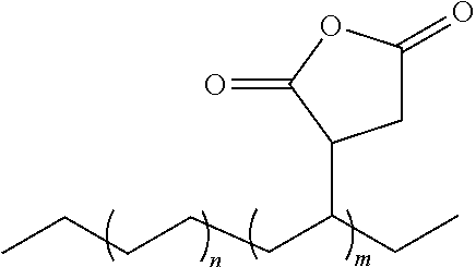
C1C(=O)OC(=O)C1C(CC)CCCCC
